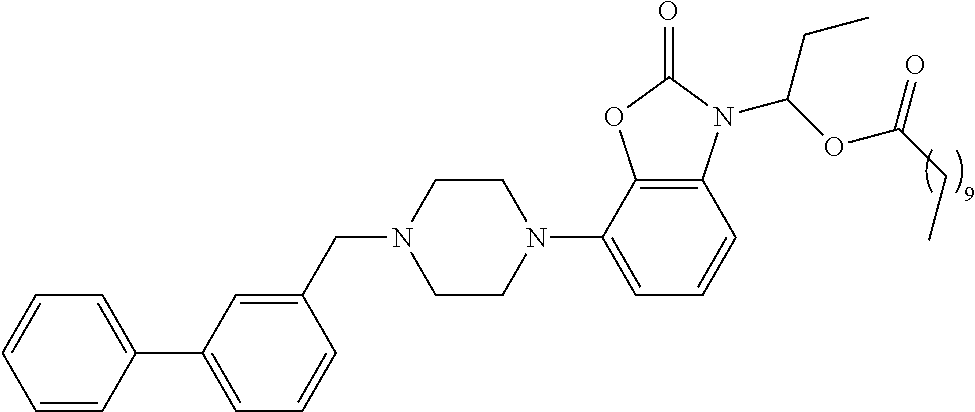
C1=CC(C2=CC=CC(CN3CCN(C4=CC=CC5=C4OC(=O)N5C(OC(CC)=O)CC)CC3)=C2)=CC=C1
